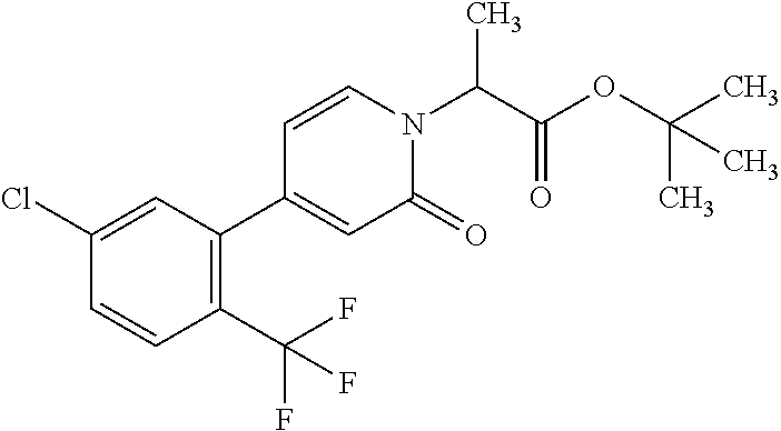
C1(C(F)(F)F)=C(C2=CC(=O)N(C(C(OC(C)(C)C)=O)C)C=C2)C=C(Cl)C=C1
